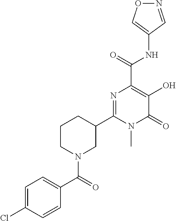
O1N=CC(NC(C2=C(O)C(=O)N(C)C(C3CCCN(C(=O)C4=CC=C(Cl)C=C4)C3)=N2)=O)=C1
